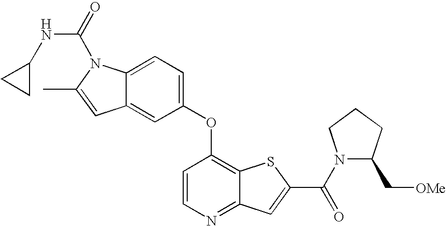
C1(OC2=C3C(=NC=C2)C=C(C(N2C(C[OMe])CCC2)=O)S3)=CC=C2C(=C1)C=C(C)N2C(=O)NC1CC1
